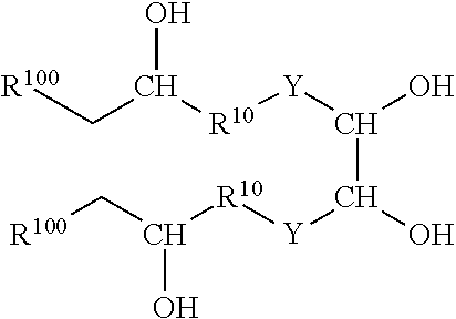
C(C([R10][Y]C(O)C([Y][R10]C(C[R100])O)O)O)[R100]
